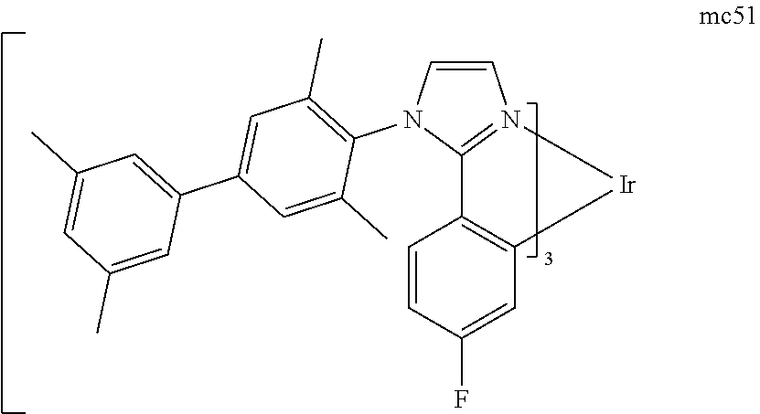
C1=CC(F)=CC2=C1C1=N(C=CN1C1=C(C)C=C(C3=CC(C)=CC(C)=C3)C=C1C)[Ir]2
